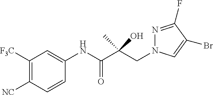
C1([F3C])=C([NC])C=CC(NC(C(CN2N=C(F)C(Br)=C2)(C)O)=O)=C1
